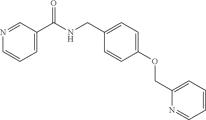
N1=CC(C(NCC2=CC=C(OCC3=CC=CC=N3)C=C2)=O)=CC=C1
